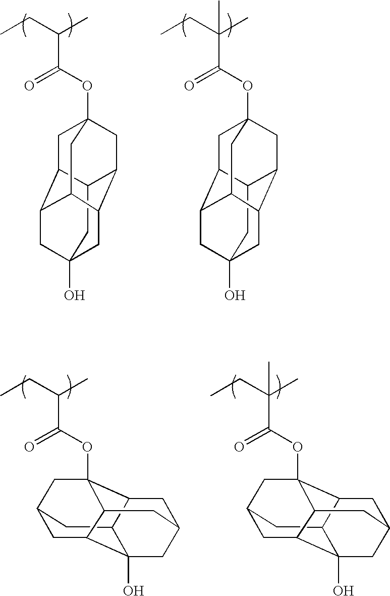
C12CC3(O)CC4C1CC1(OC(C(CC)(C)C)=O)CC2C(C3)C4C1.C12CC3(O)CC4C1CC1(OC(C(CC)C)=O)CC2C(C3)C4C1.C12CC3CC4(OC(C(CC)C)=O)C1CC1CC2(O)C(C3)C4C1.C12CC3CC4(OC(C(CC)(C)C)=O)C1CC1CC2(O)C(C3)C4C1
